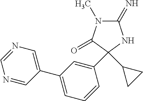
N1=CN=CC(C2=CC=CC(C3(C4CC4)C(=O)N(C)C(=N)N3)=C2)=C1
